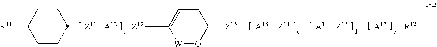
C1C=C([Z12][A12][Z11]C2CCC([R11])CC2)[W]OC1[Z13][A13][Z14][A14][Z15][A15][R12]
